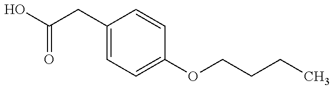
C(CC1=CC=C(OCCCC)C=C1)(=O)O
